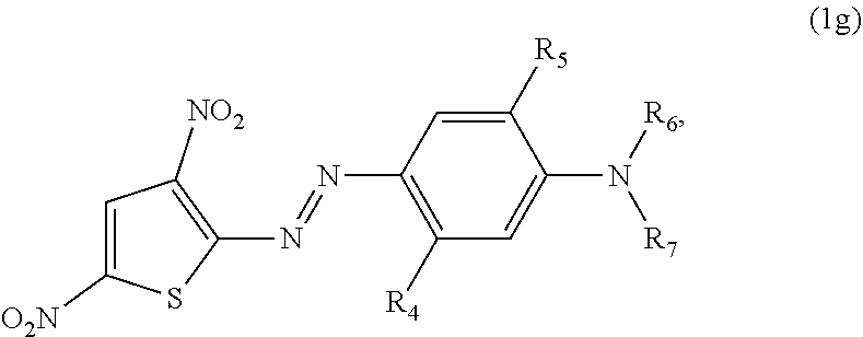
N(C1=C([R4])C=C(N([R7])[R6])C([R5])=C1)=NC1=C([NO2])C=C([O2N])S1
